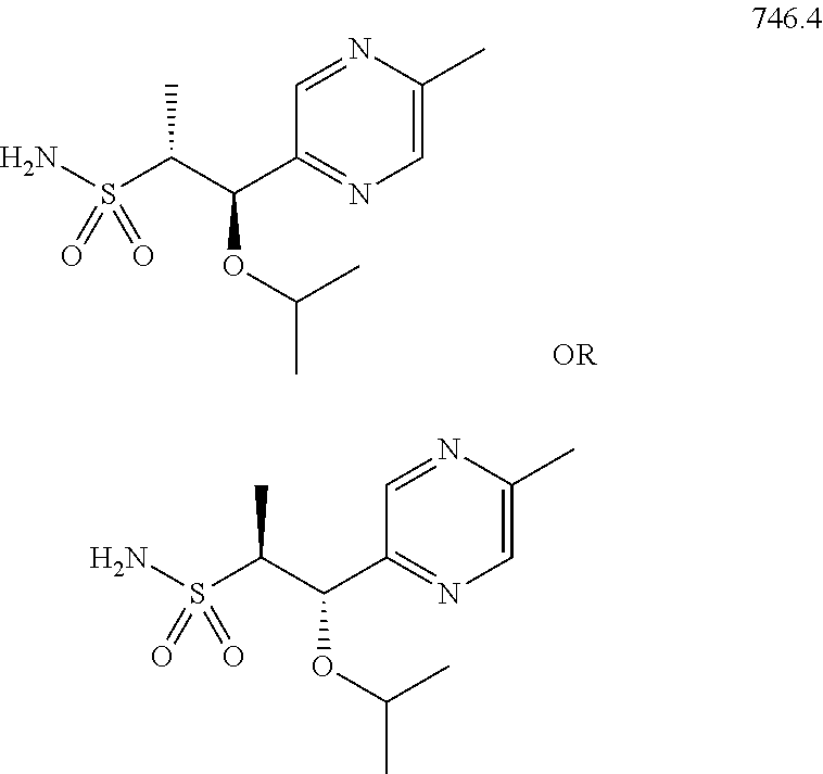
N1=CC(C(C(S(N)(=O)=O)C)OC(C)C)=NC=C1C.N1=CC(C(C(S(N)(=O)=O)C)OC(C)C)=NC=C1C
